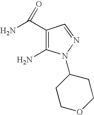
C1(C(N)=O)=C(N)N(C2CCOCC2)N=C1
